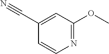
C1=CN=C(OC)C=C1C#N
